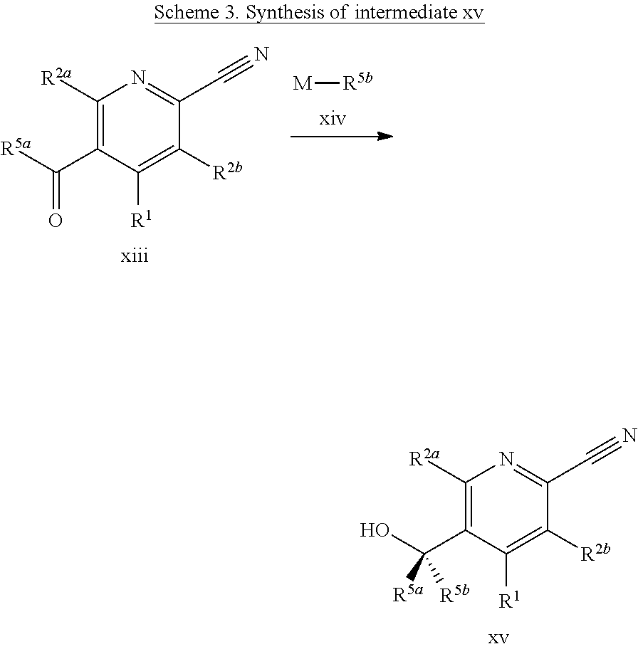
C1([R2a])=C(C([R5a])=O)C([R1])=C([R2b])C(C#N)=N1.[M][R5b].C1([R2a])=C(C(O)([R5b])[R5a])C([R1])=C([R2b])C(C#N)=N1
